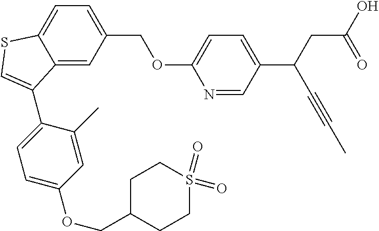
C1(COC2=CC=C(C(C#CC)CC(=O)O)C=N2)=CC=C2C(=C1)C(C1=CC=C(OCC3CCS(=O)(=O)CC3)C=C1C)=CS2
